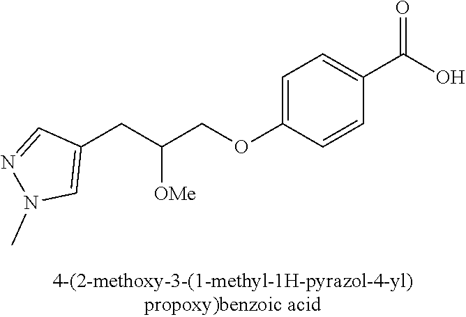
C1(CC(COC2=CC=C(C(O)=O)C=C2)[OMe])=CN(C)N=C1
